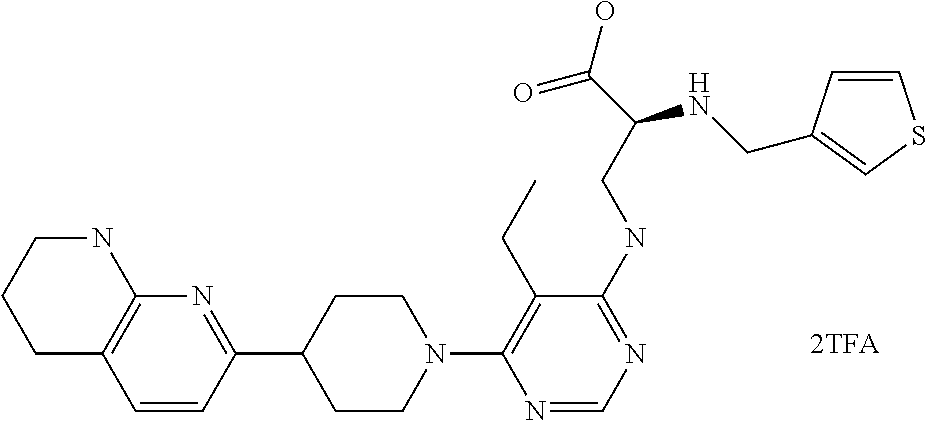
C1C2=C(NCC1)N=C(C1CCN(C3=C(CC)C(NCC(C(O)=O)NCC4=CSC=C4)=NC=N3)CC1)C=C2
